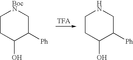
C1CC(O)C([Ph])C[BocN]1.C1CC(O)C([Ph])CN1
